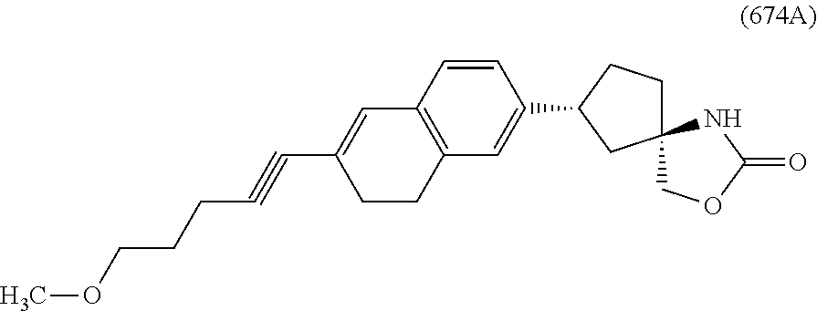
COCCCC#CC1=CC2=C(CC1)C=C(C1CC3(CC1)COC(=O)N3)C=C2
